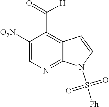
C1([O2N])=CN=C2C(=C1C(=O)[H])C=CN2S([Ph])(=O)=O
